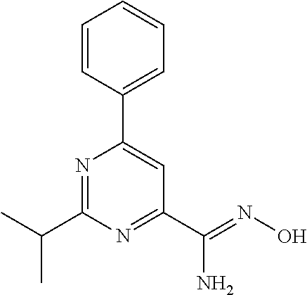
N1=C(C(C)C)N=C(C(=NO)N)C=C1C1=CC=CC=C1
